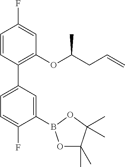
C1=CC(C2=CC=C(F)C(B3OC(C)(C)C(C)(C)O3)=C2)=C(OC(CC=C)C)C=C1F
